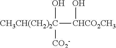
[CH3CH(CH2)2C]([CHCO2CH3]O)(O)[CO2-]
